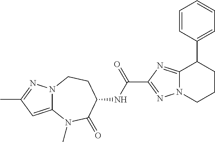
N12C(=CC(C)=N1)N(C)C(=O)C(NC(C1=NN3C(=N1)C(C1=CC=CC=C1)CCC3)=O)CC2
